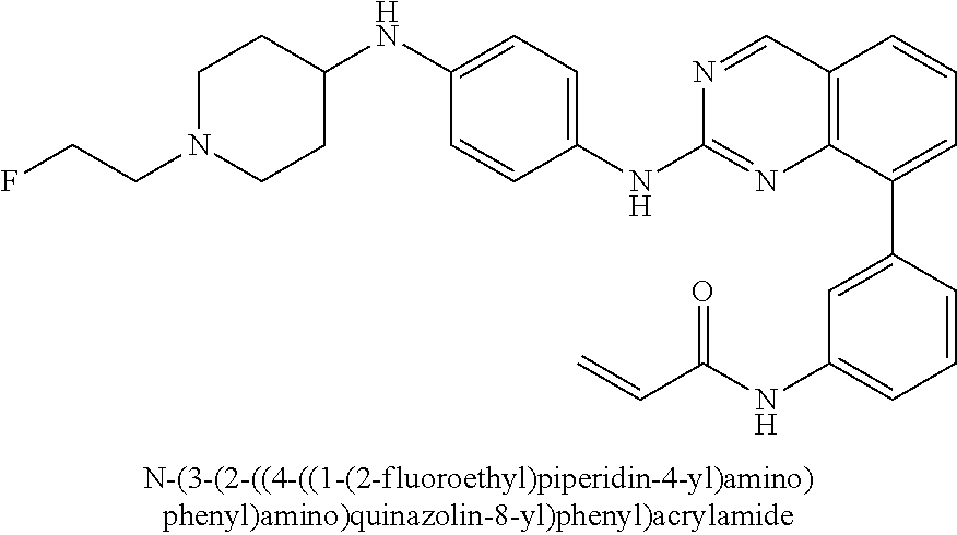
C1(NC2=CC=C(NC3=NC4=C(C=N3)C=CC=C4C3=CC(NC(C=C)=O)=CC=C3)C=C2)CCN(CCF)CC1
